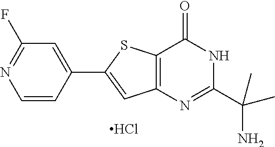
C1=CC(C2=CC3=C(S2)C(=O)NC(C(C)(N)C)=N3)=CC(F)=N1.Cl
